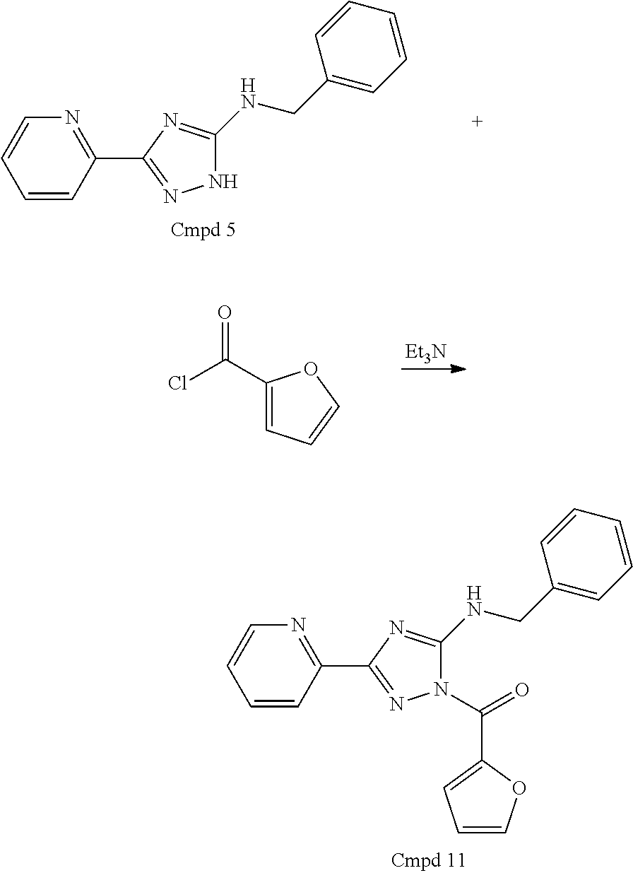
C1=CC(C2=NNC(NCC3=CC=CC=C3)=N2)=NC=C1.[Et3N].O=C(C1=CC=CO1)Cl.C1=CC(C2=NN(C(=O)C3=CC=CO3)C(NCC3=CC=CC=C3)=N2)=NC=C1
